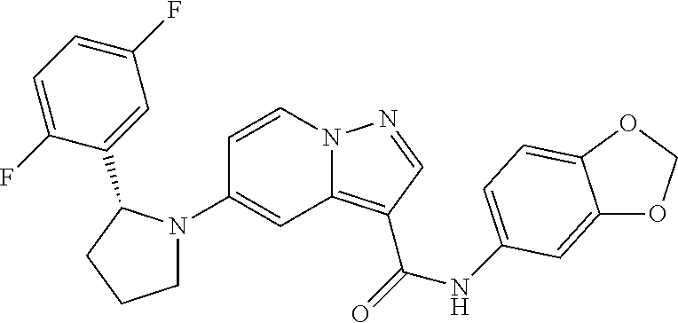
C1=CN2C(=C(C(=O)NC3=CC=C4C(=C3)OCO4)C=N2)C=C1N1CCCC1C1=CC(F)=CC=C1F
